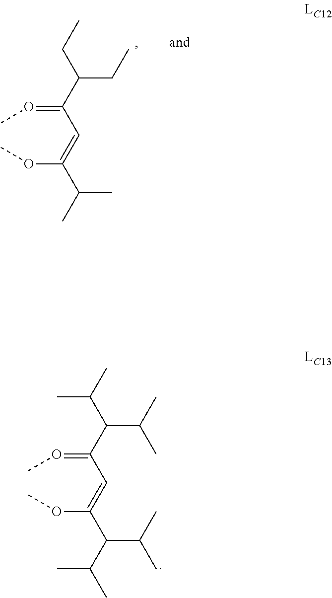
O(C(=CC(=OC)C(CC)CC)C(C)C)C.O(C(=CC(=OC)C(C(C)C)C(C)C)C(C(C)C)C(C)C)C
